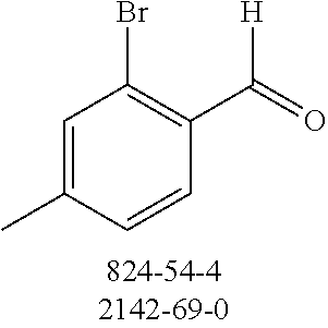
C1=C(C)C=CC(C(=O)[H])=C1Br
